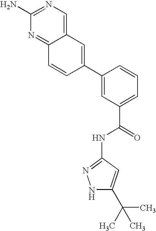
C12=CN=C(N)N=C1C=CC(C1=CC(C(NC3=NNC(C(C)(C)C)=C3)=O)=CC=C1)=C2
